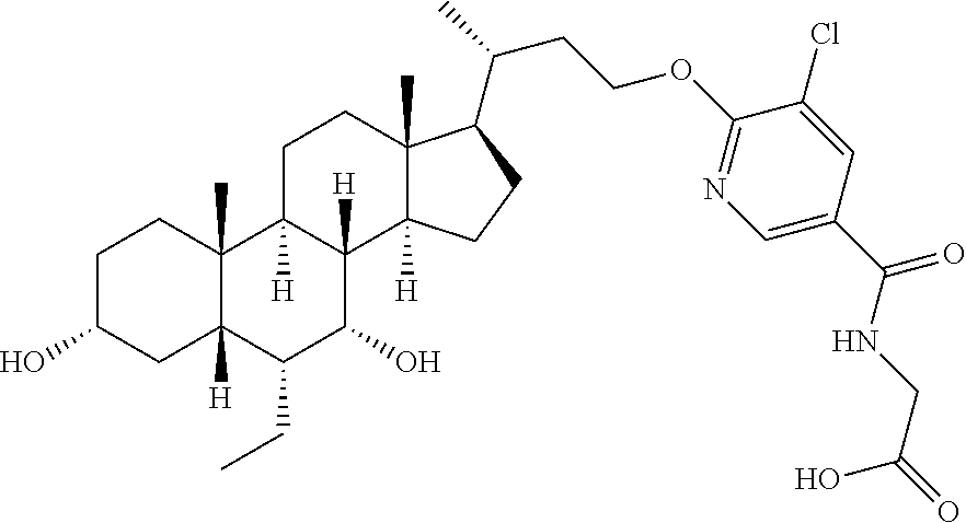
C1C(O)CC2([H])C(C)(C1)C1([H])C([H])(C(O)C2CC)C2([H])C(C)(CC1)C(C(C)CCOC1=NC=C(C(=O)NCC(=O)O)C=C1Cl)CC2
